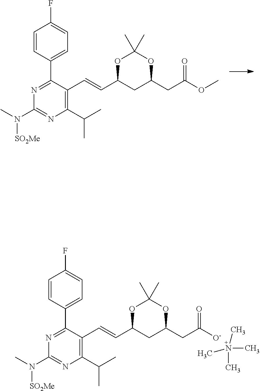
C1(C(C)C)=C(C=CC2CC(CC(OC)=O)OC(C)(C)O2)C(C2=CC=C(F)C=C2)=NC(N(C)[SO2Me])=N1.C1(C(C)C)=C(C=CC2CC(CC([O-])=O)OC(C)(C)O2)C(C2=CC=C(F)C=C2)=NC(N(C)[SO2Me])=N1.CN(C)(C)C
